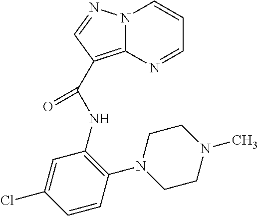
C12=C(C(=O)NC3=C(N4CCN(C)CC4)C=CC(Cl)=C3)C=NN1C=CC=N2
